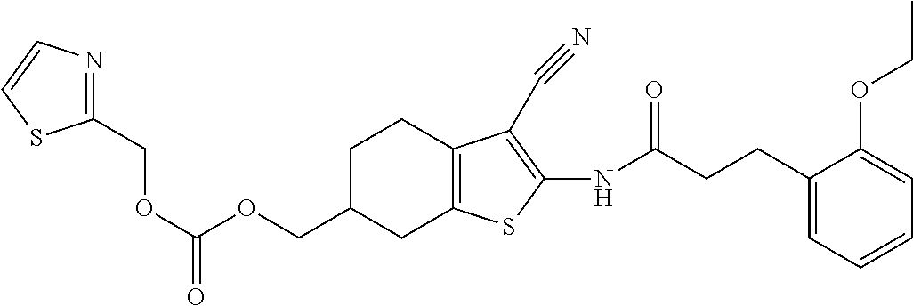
C(=O)(OCC1CC2=C(CC1)C(C#N)=C(NC(CCC1=CC=CC=C1OCC)=O)S2)OCC1=NC=CS1
